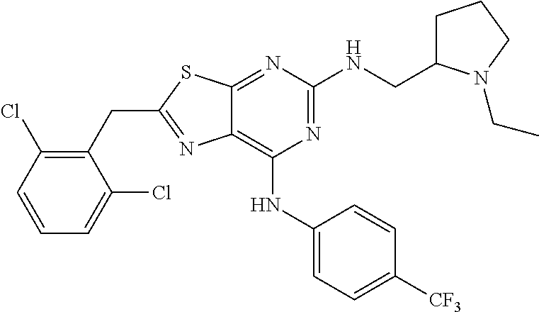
C1(CC2=NC3=C(NC4=CC=C([CF3])C=C4)N=C(NCC4CCCN4CC)N=C3S2)=C(Cl)C=CC=C1Cl
